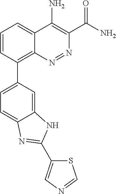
C1=CC(C2=CC=C3C(=C2)NC(C2=CN=CS2)=N3)=C2C(=C1)C(N)=C(C(N)=O)N=N2
